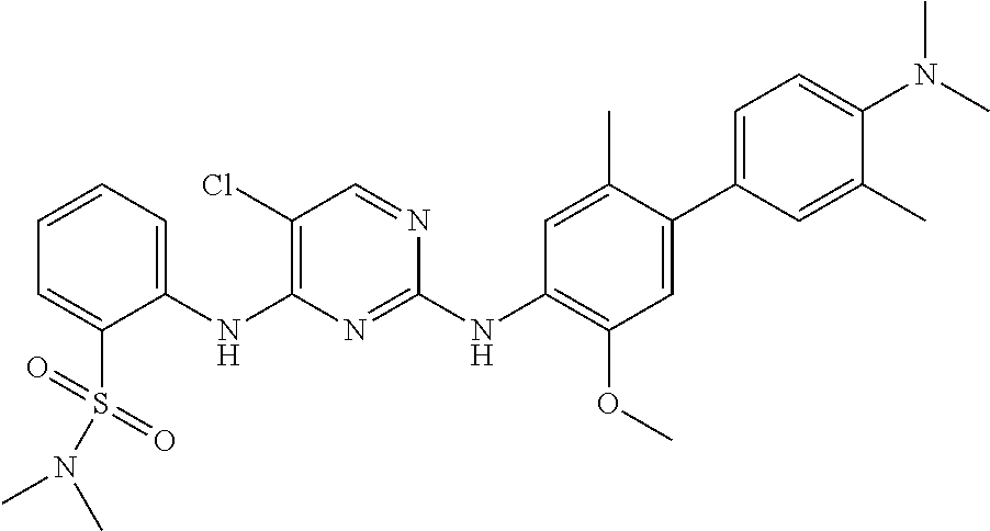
C1(NC2=C(Cl)C=NC(NC3=C(OC)C=C(C4=CC=C(N(C)C)C(C)=C4)C(C)=C3)=N2)=CC=CC=C1S(=O)(=O)N(C)C
